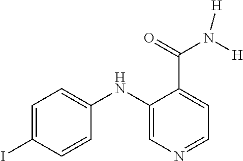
C1=C(I)C=CC(NC2=CN=CC=C2C(=O)N([H])[H])=C1
